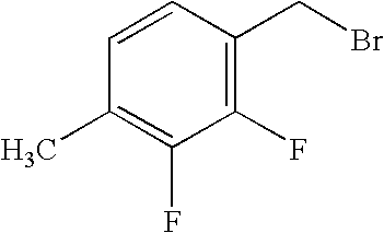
C1=CC(CBr)=C(F)C(F)=C1C
